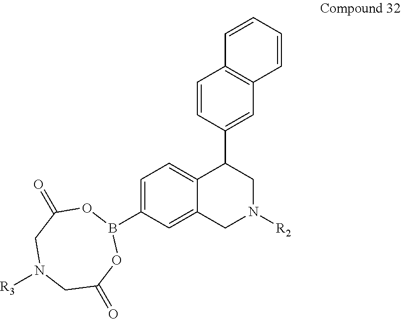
C1=CC=CC2=C1C=CC(C1C3=CC=C(B4OC(=O)CN([R3])CC(=O)O4)C=C3CN([R2])C1)=C2
